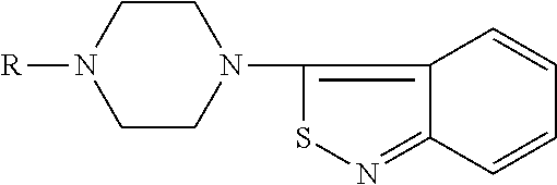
N1([R])CCN(C2=C3C(=NS2)C=CC=C3)CC1
